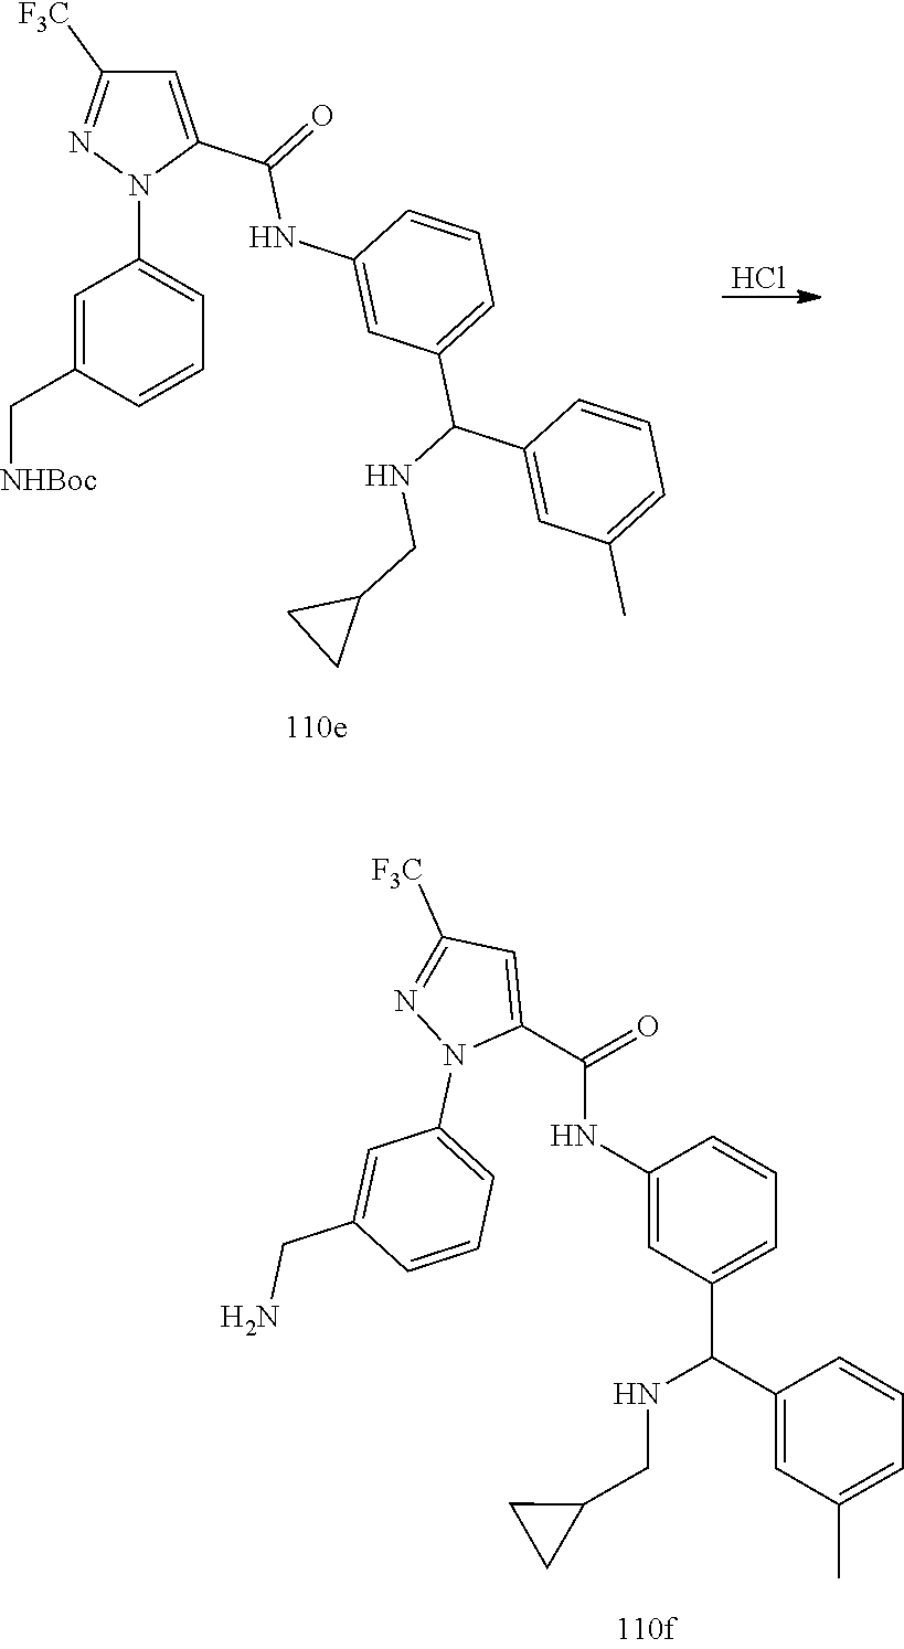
C1=CC=C(C)C=C1C(C1=CC=CC(NC(C2=CC([F3C])=NN2C2=CC=CC(CN)=C2)=O)=C1)NCC1CC1.C1=CC=C(C)C=C1C(C1=CC=CC(NC(C2=CC([F3C])=NN2C2=CC=CC(C[NHBoc])=C2)=O)=C1)NCC1CC1.Cl
